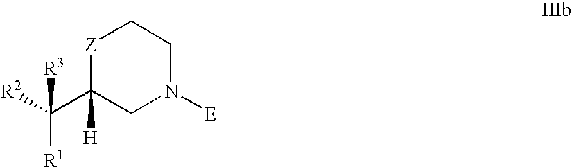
[Z]1C(C([R2])([R1])[R3])([H])CN([E])CC1
